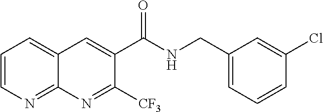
C1=CN=C2C(=C1)C=C(C(NCC1=CC=CC(Cl)=C1)=O)C([CF3])=N2
